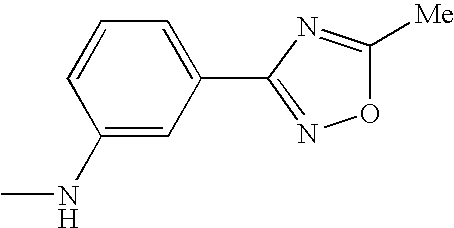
C1=CC(NC)=CC(C2=NOC([Me])=N2)=C1
